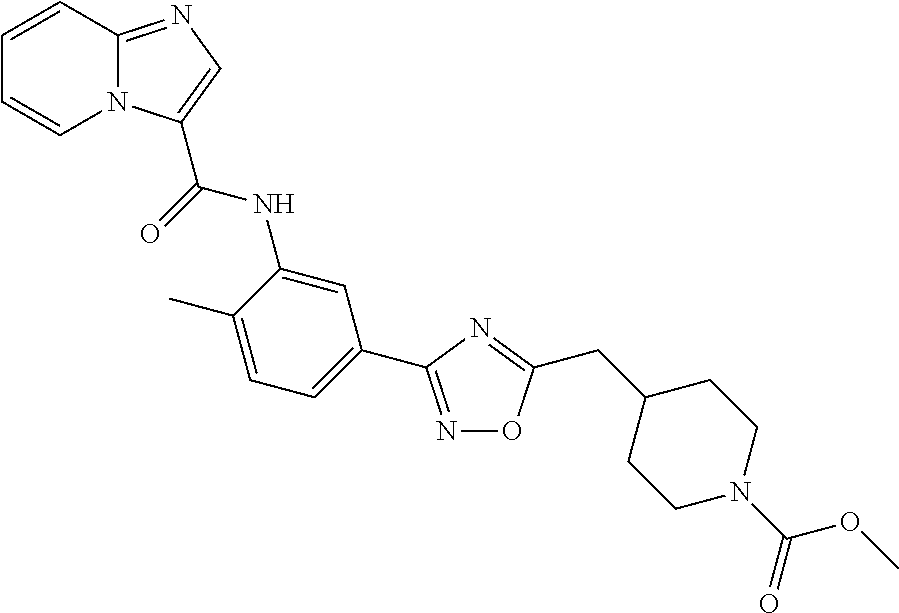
C1=CC2=NC=C(C(=O)NC3=CC(C4=NOC(CC5CCN(C(=O)OC)CC5)=N4)=CC=C3C)N2C=C1
